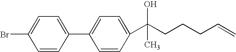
C1=C(C2=CC=C(C(CCCC=C)(O)C)C=C2)C=CC(Br)=C1
